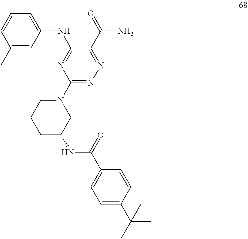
N1(C2=NN=C(C(=O)N)C(NC3=CC=CC(C)=C3)=N2)CCCC(NC(C2=CC=C(C(C)(C)C)C=C2)=O)C1
